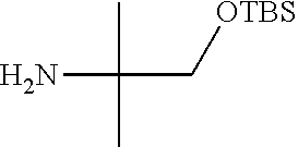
NC(C[OTBS])(C)C
